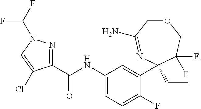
C1(C(NC2=CC=C(F)C(C3(CC)N=C(N)COCC3(F)F)=C2)=O)=NN(C(F)F)C=C1Cl
